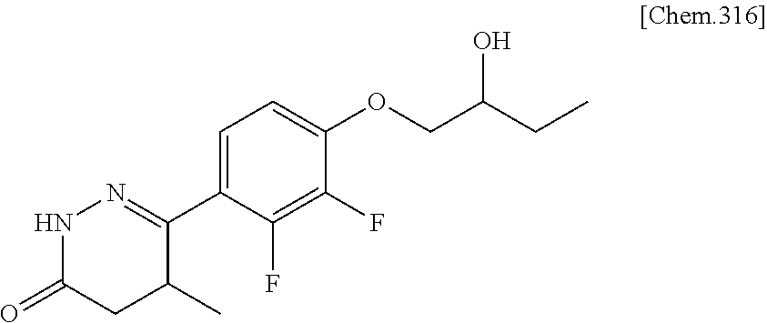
C1(C2=NNC(=O)CC2C)=CC=C(OCC(O)CC)C(F)=C1F
